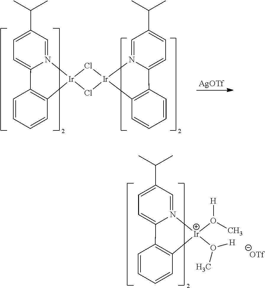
C1=C2N(=CC(C(C)C)=C1)[Ir](O(C)[H])(O([H])C)C1=C2C=CC=C1.[AgOTf].C1=C2N(=CC(C(C)C)=C1)[Ir]1(C3=C2C=CC=C3)Cl[Ir]2(N3=CC(C(C)C)=CC=C3C3=C2C=CC=C3)Cl1
